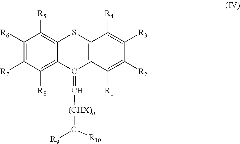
C1([R6])=C([R7])C([R8])=C2C(=C1[R5])SC1=C(C2=C[(CHX)n]C([R9])[R10])C([R1])=C([R2])C([R3])=C1[R4]
